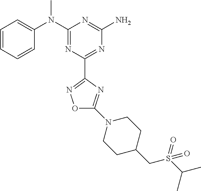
C1=CC=CC(N(C2=NC(C3=NOC(N4CCC(CS(C(C)C)(=O)=O)CC4)=N3)=NC(N)=N2)C)=C1
